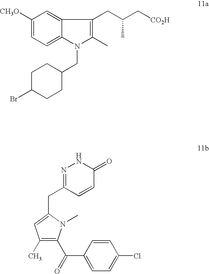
C1([CH3O])=CC=C2C(=C1)C(CC(C[CO2H])C)=C(C)N2CC1CCC(Br)CC1.N1=C(CC2=CC(C)=C(C(=O)C3=CC=C(Cl)C=C3)N2C)C=CC(=O)N1
